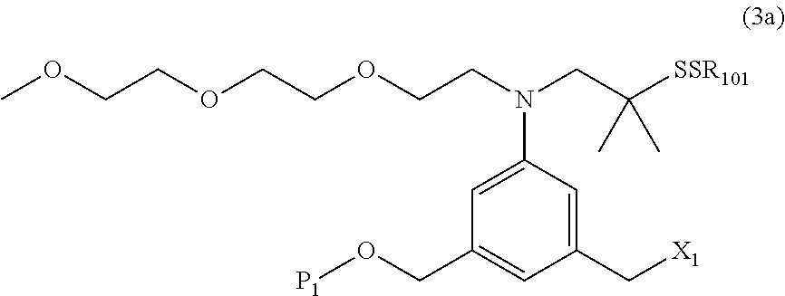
[X1]CC1=CC(N(CC([SSR101])(C)C)CCOCCOCCOC)=CC(CO[P1])=C1
